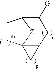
C1CC23[Z]C1C([G])CC2C3
